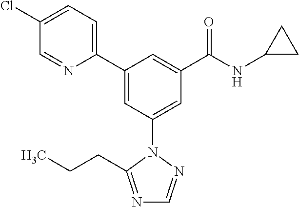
C1(C2=CC(N3N=CN=C3CCC)=CC(C(NC3CC3)=O)=C2)=CC=C(Cl)C=N1
